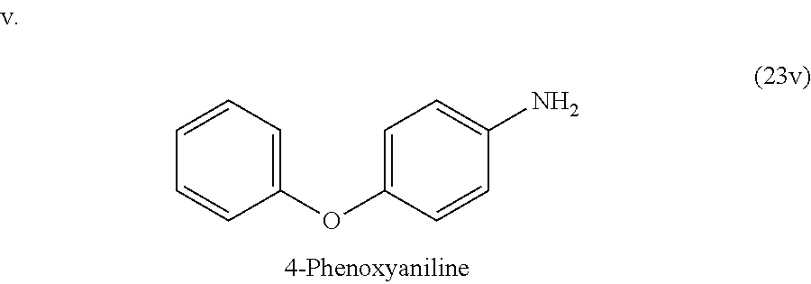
C1(OC2=CC=C(N)C=C2)=CC=CC=C1
